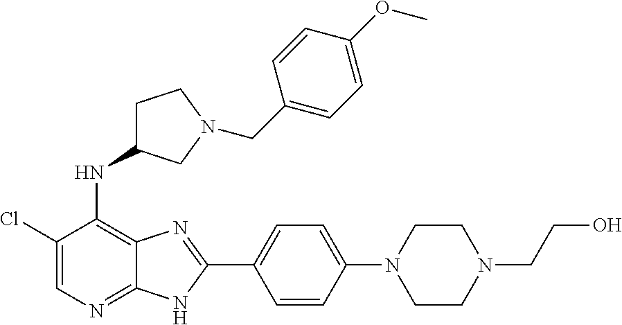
C1(Cl)=CN=C2C(=C1NC1CCN(CC3=CC=C(OC)C=C3)C1)N=C(C1=CC=C(N3CCN(CCO)CC3)C=C1)N2
